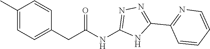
C(NC1=NN=C(C2=NC=CC=C2)N1)(=O)CC1=CC=C(C)C=C1
